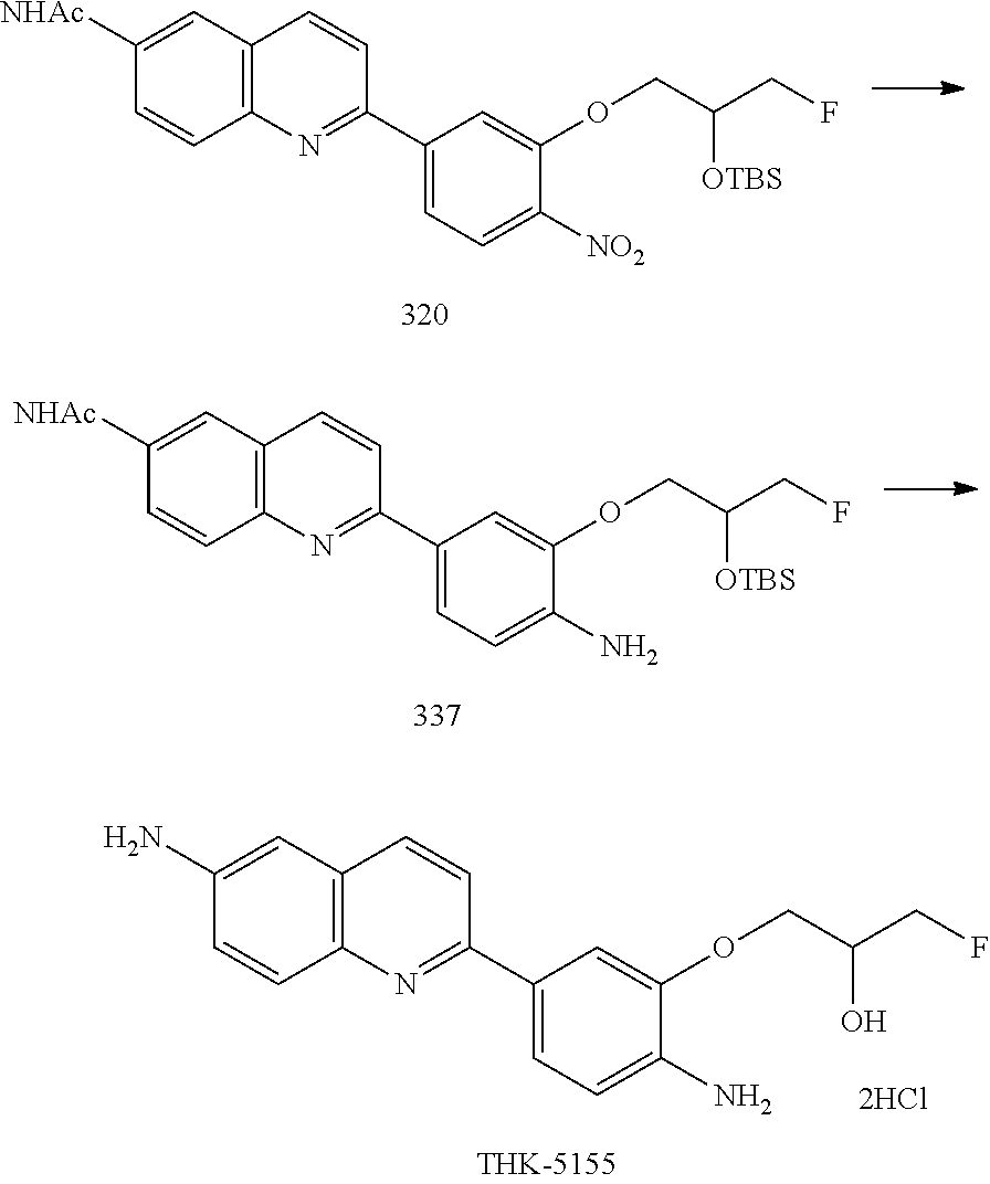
C12=C(C=C([NHAc])C=C1)C=CC(C1=CC=C([NO2])C(OCC(CF)[OTBS])=C1)=N2.C12=C(C=C([NHAc])C=C1)C=CC(C1=CC=C(N)C(OCC(CF)[OTBS])=C1)=N2.C12=C(C=C(N)C=C1)C=CC(C1=CC=C(N)C(OCC(CF)O)=C1)=N2
